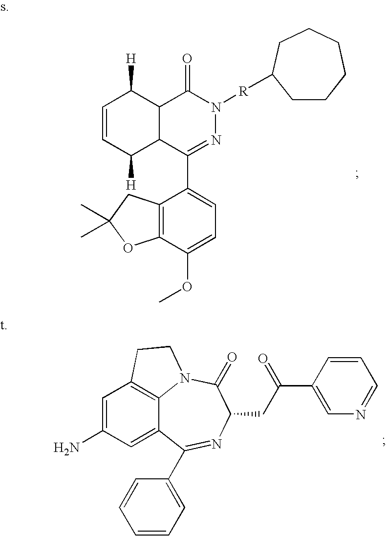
C1=CC([H])C2C(C1[H])C(=O)N([R]C1CCCCCC1)N=C2C1=CC=C(OC)C2=C1CC(C)(C)O2.C1=C(N)C=C2C3=C1CCN3C(=O)C(CC(=O)C1=CN=CC=C1)N=C2C1=CC=CC=C1
